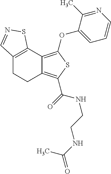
C12=C(C3=C(OC4=CC=CN=C4C)SC(C(=O)NCCNC(=O)C)=C3CC1)SN=C2
